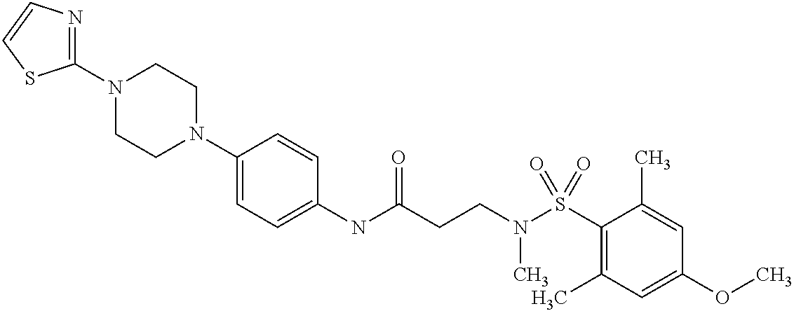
C1(NC(CCN(S(C2=C(C)C=C(OC)C=C2C)(=O)=O)C)=O)=CC=C(N2CCN(C3=NC=CS3)CC2)C=C1
